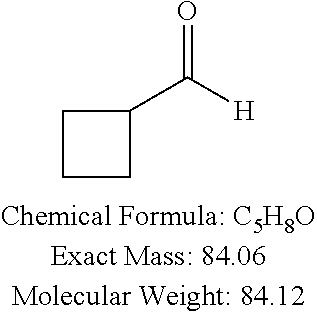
C1CCC1C([H])=O
